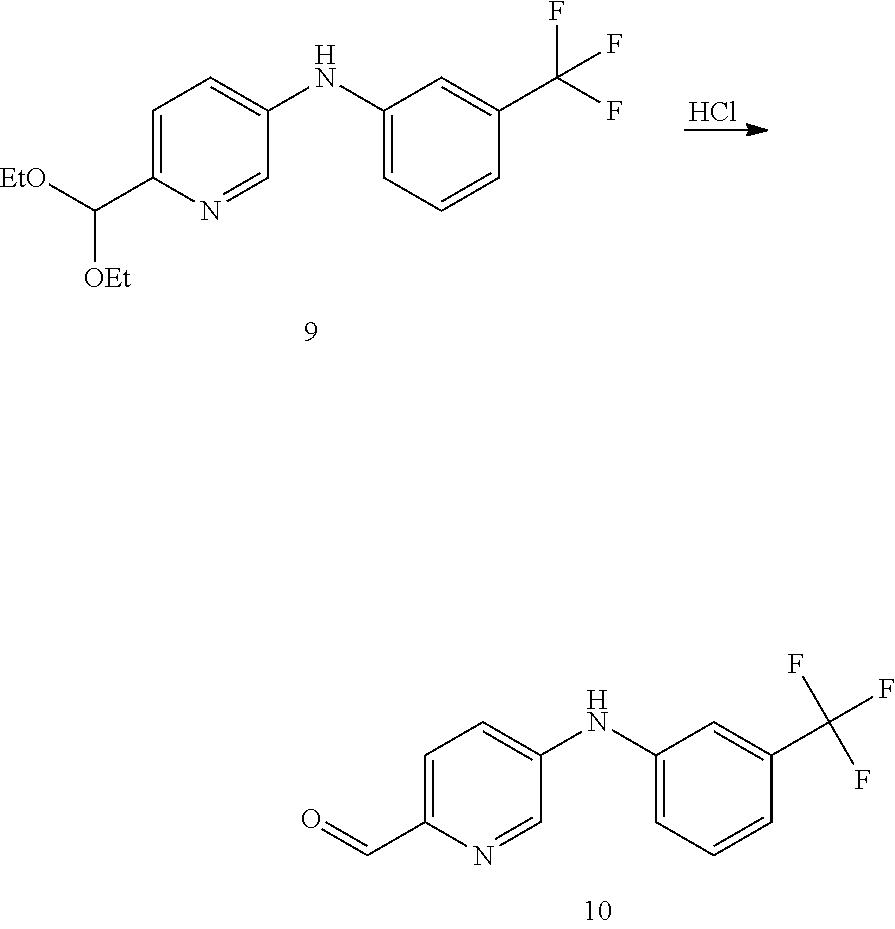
C1=C(C=O)N=CC(NC2=CC=CC(C(F)(F)F)=C2)=C1.C1=C(C([OEt])[EtO])N=CC(NC2=CC=CC(C(F)(F)F)=C2)=C1.Cl
